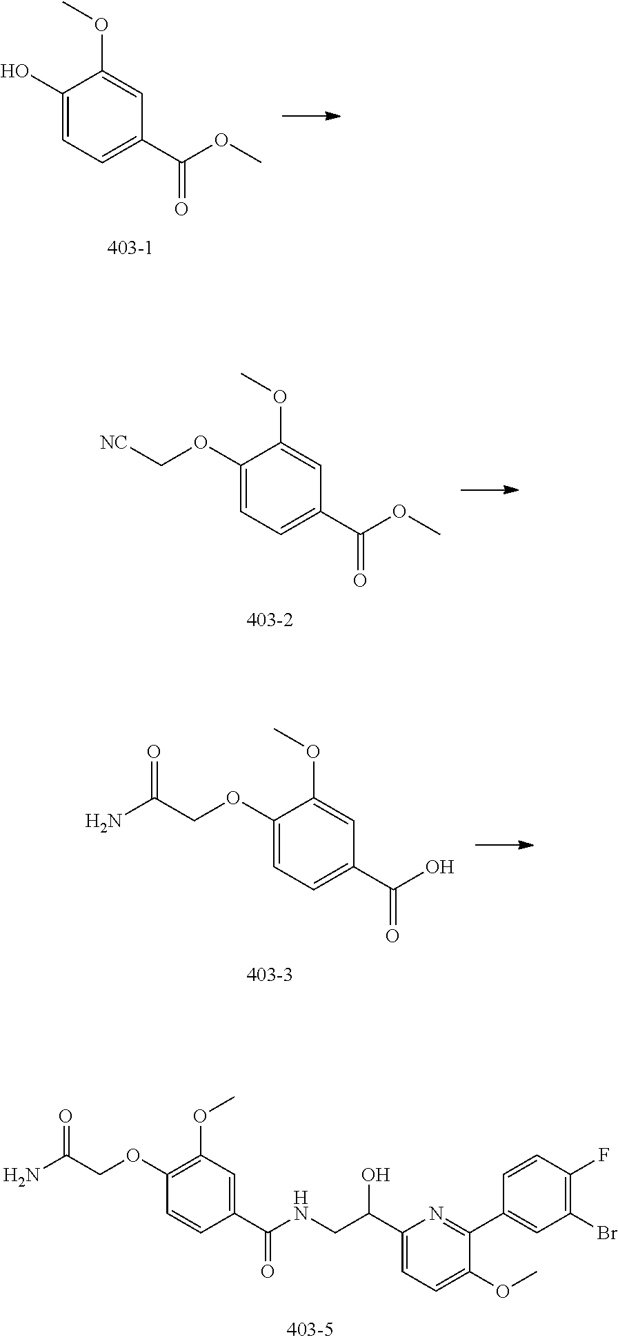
C1(O)=CC=C(C(OC)=O)C=C1OC.C1(OC[NC])=CC=C(C(OC)=O)C=C1OC.C1(OCC(N)=O)=CC=C(C(O)=O)C=C1OC.C1(OCC(N)=O)=C(OC)C=C(C(NCC(C2=CC=C(OC)C(C3=CC(Br)=C(F)C=C3)=N2)O)=O)C=C1
